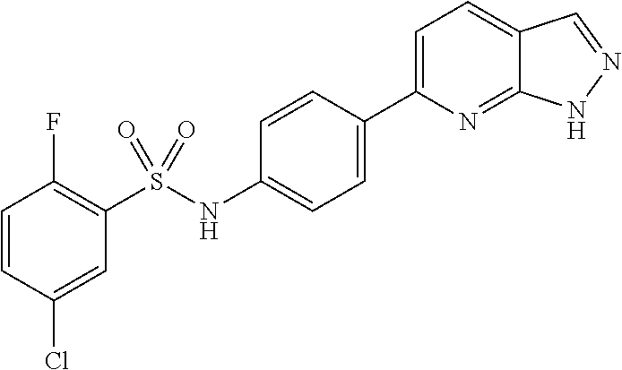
C1=CC(Cl)=CC(S(NC2=CC=C(C3=CC=C4C(=N3)NN=C4)C=C2)(=O)=O)=C1F
